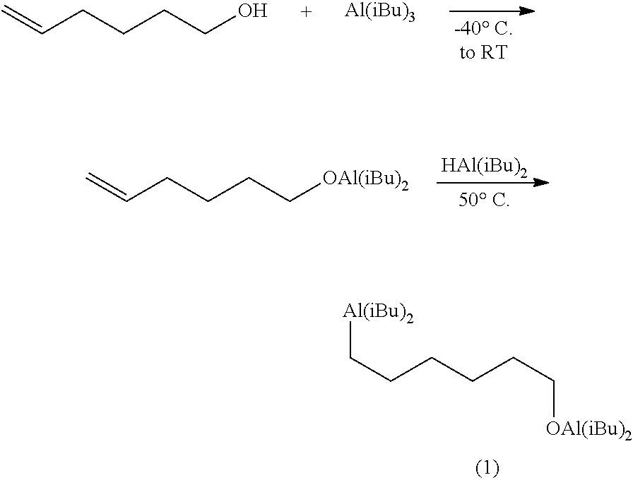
C=CCCCCO.[Al(iBu)3].[HAl(iBu)2].C=CCCCC[OAl(iBu)2].C(CCCCC[OAl(iBu)2])[Al(iBu)2]
